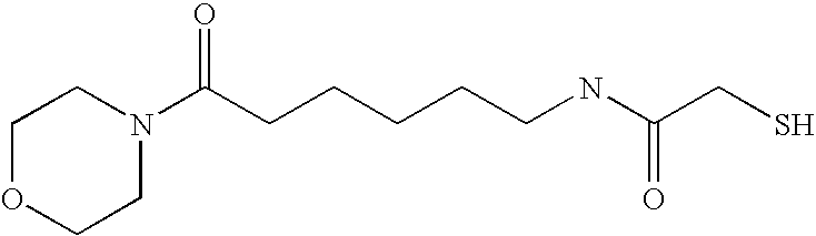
N1(C(CCCCCNC(CS)=O)=O)CCOCC1
